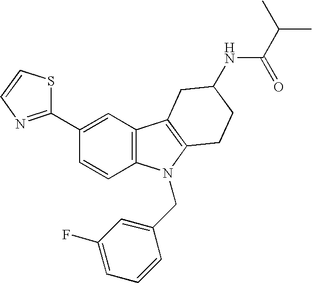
C1(C2=CC3=C(C=C2)N(CC2=CC(F)=CC=C2)C2=C3CC(NC(=O)C(C)C)CC2)=NC=CS1
